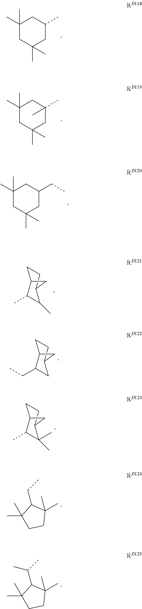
C1(C)(C)CC(C)(C)CC(C)C1.C1(C)(C)CC(C)(C)CC(C)(C)C1.C1(C)(C)CC(C)(C)CC(CC)C1.C1CC2C(C)C(C)C1C2.C1CC2C(CC)CC1C2.C1CC2C(C)C(C)(C)C1C2.CC1(C)C(CC)C(C)(C)CC1.CC1(C)C(C(C)C)C(C)(C)CC1
